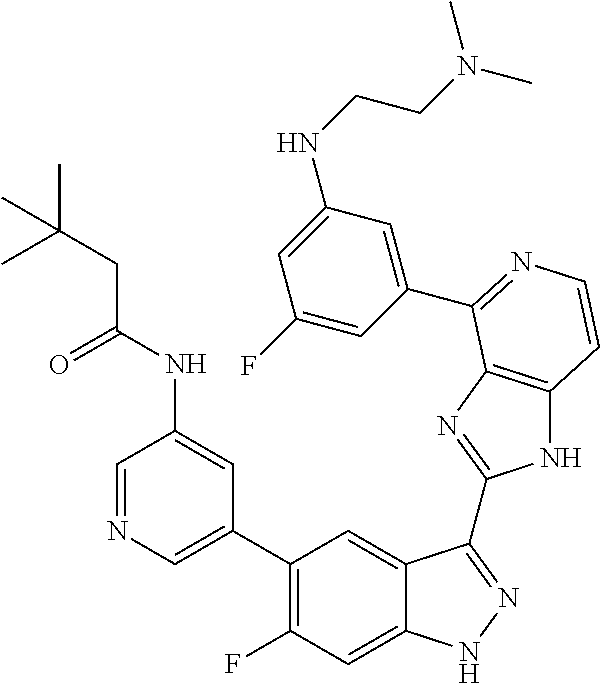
C1=C(C2=C(F)C=C3C(=C2)C(C2=NC4=C(N2)C=CN=C4C2=CC(NCCN(C)C)=CC(F)=C2)=NN3)C=C(NC(CC(C)(C)C)=O)C=N1
